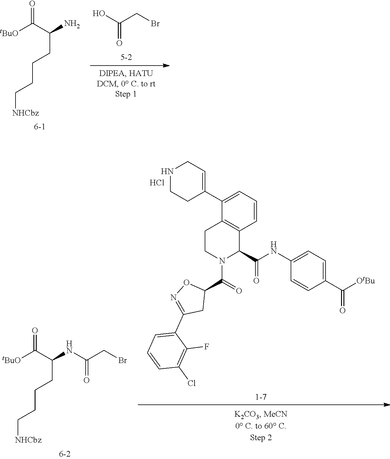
O=C(CBr)O.O=C(C(N)CCCC[NHCbz])[tBuO].C1CN(C(C2ON=C(C3=CC=CC(Cl)=C3F)C2)=O)C(C(NC2=CC=C(C([OtBu])=O)C=C2)=O)C2=C1C(C1=CCNCC1)=CC=C2.Cl.[1-7].O=C(C(CCCC[NHCbz])NC(=O)CBr)[tBuO]
